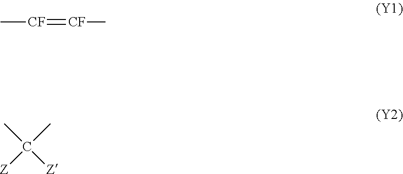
C[CF]=[CF]C.CC([Z])(C)[Z]
